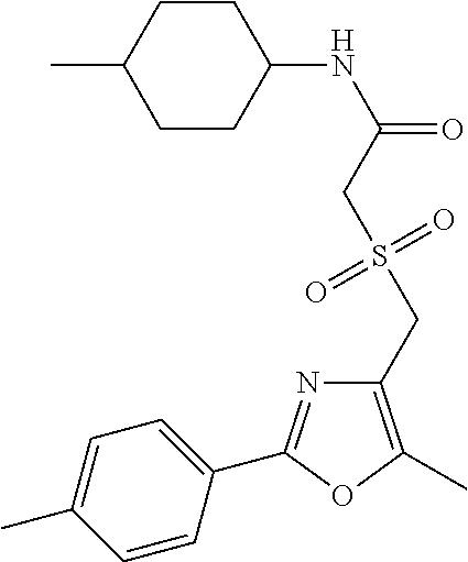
C1CC(NC(=O)CS(CC2=C(C)OC(C3=CC=C(C)C=C3)=N2)(=O)=O)CCC1C
